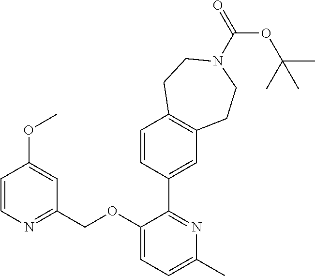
C1=CN=C(COC2=CC=C(C)N=C2C2=CC3=C(C=C2)CCN(C(=O)OC(C)(C)C)CC3)C=C1OC
